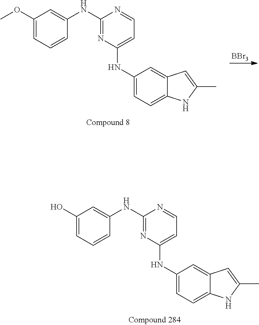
C1(NC2=CC(OC)=CC=C2)=NC(NC2=CC=C3C(=C2)C=C(C)N3)=CC=N1.[BBr3].C1(NC2=CC(O)=CC=C2)=NC(NC2=CC=C3C(=C2)C=C(C)N3)=CC=N1
